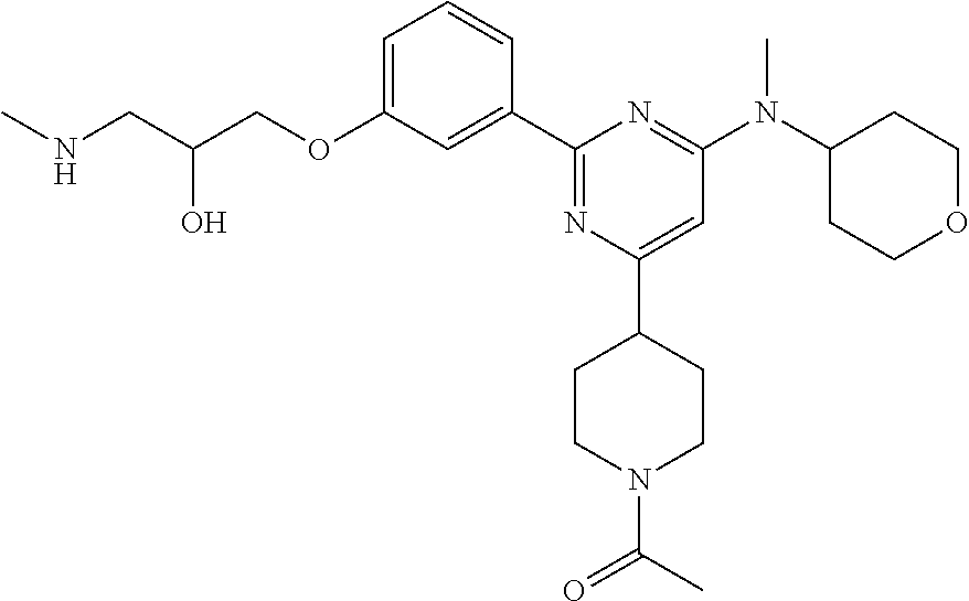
C1=C(OCC(CNC)O)C=C(C2=NC(C3CCN(C(C)=O)CC3)=CC(N(C3CCOCC3)C)=N2)C=C1
